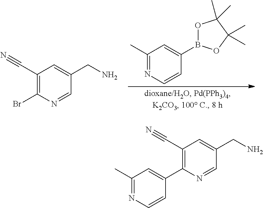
C1(C)=NC=CC(B2OC(C)(C)C(C)(C)O2)=C1.C1(C#N)=C(Br)N=CC(CN)=C1.C1(C#N)=C(C2=CC(C)=NC=C2)N=CC(CN)=C1
